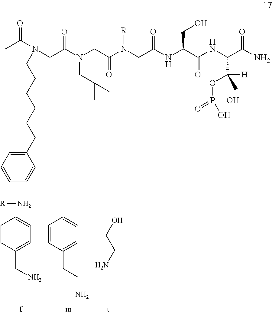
OCCN.C1=CC(CN)=CC=C1.C1=CC(CCN)=CC=C1.[R]N.CC(N(CC(N(CC(N(CC(NC(CO)C(=O)NC(C([H])(C)OP(O)(=O)O)C(=O)N)=O)[R])=O)CC(C)C)=O)CCCCCCC1=CC=CC=C1)=O
